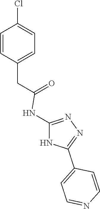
C1(CC(=O)NC2=NN=C(C3=CC=NC=C3)N2)=CC=C(Cl)C=C1
